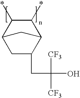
C12CC(CC(O)([CF3])[CF3])C(C(*)C1*)C2
